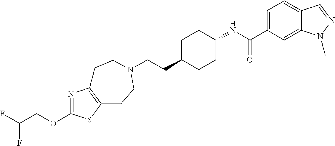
C(CC1CCC(NC(C2=CC=C3C(=C2)N(C)N=C3)=O)CC1)N1CCC2=C(N=C(OCC(F)F)S2)CC1
